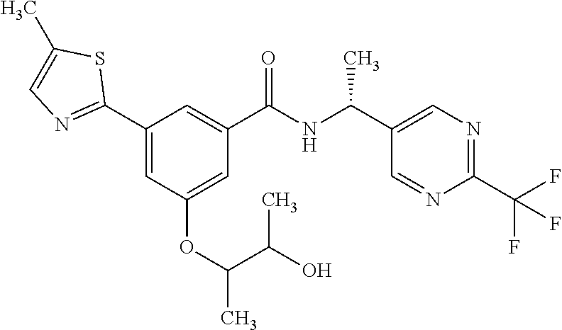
C1(C2=NC=C(C)S2)=CC(OC(C(C)O)C)=CC(C(NC(C2=CN=C(C(F)(F)F)N=C2)C)=O)=C1
